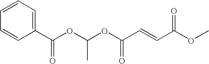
C1(C(OC(OC(C=CC(OC)=O)=O)C)=O)=CC=CC=C1
